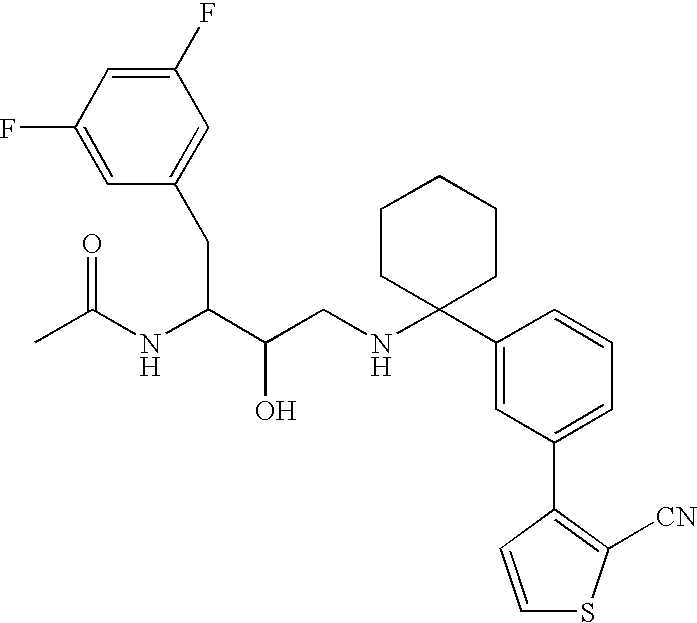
C1(F)=CC(CC(C(CNC2(C3=CC(C4=C([CN])SC=C4)=CC=C3)CCCCC2)O)NC(C)=O)=CC(F)=C1
